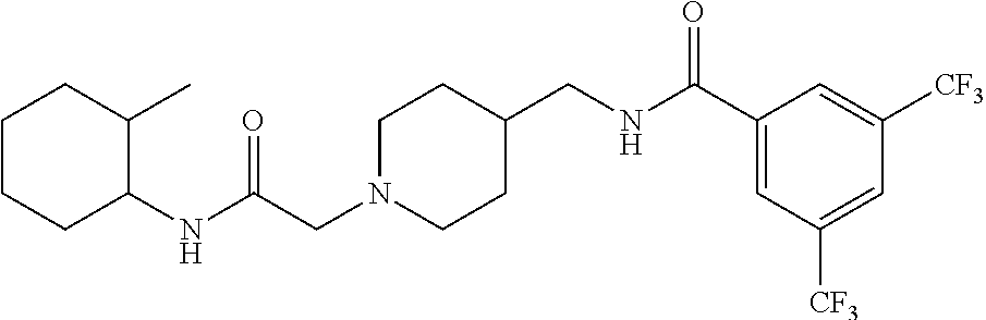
C1N(CC(NC2C(C)CCCC2)=O)CCC(CNC(C2=CC([CF3])=CC([CF3])=C2)=O)C1
